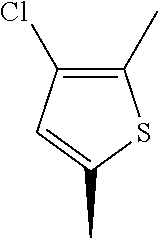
C1(C)=C(Cl)C=C(C)S1
